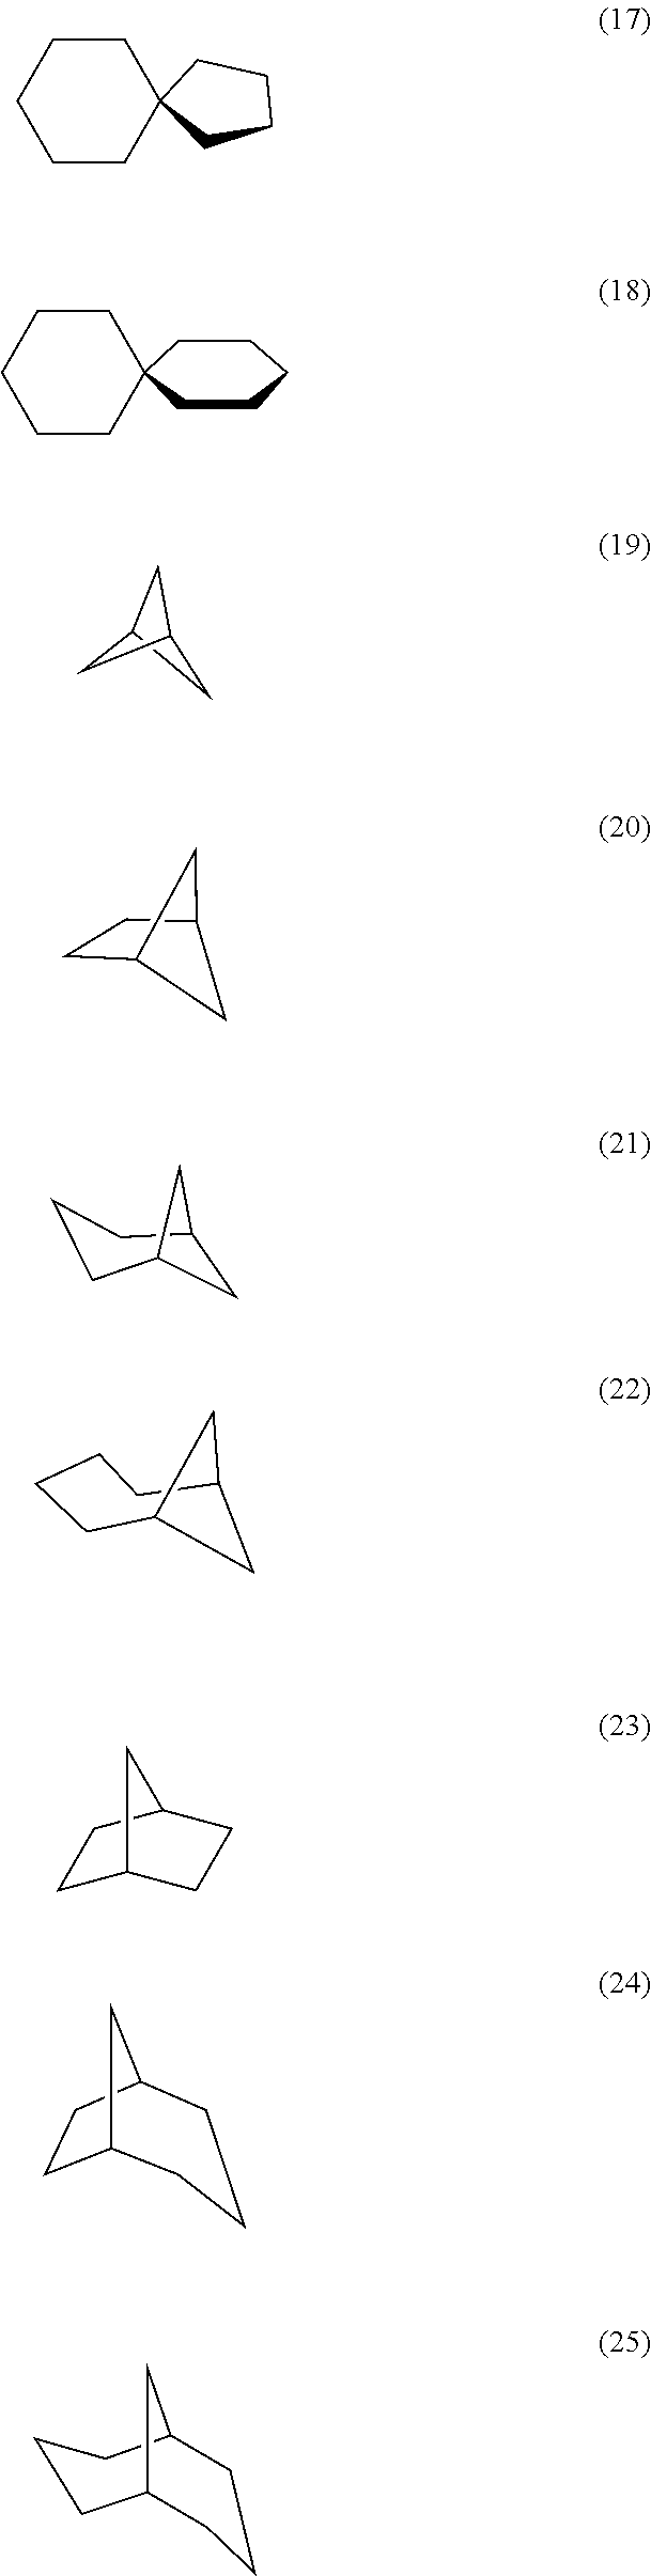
C1C2CC1C2.C12CCC(C1)C2.C1CCCCC12CCCC2.C1CCCCC12CCCCC2.C1C2CCCC1C2.C1CCCC2CC1C2.C1C2CCC(C1)C2.C12CCC(C1)CCC2.C1CCC2CCCC1C2
